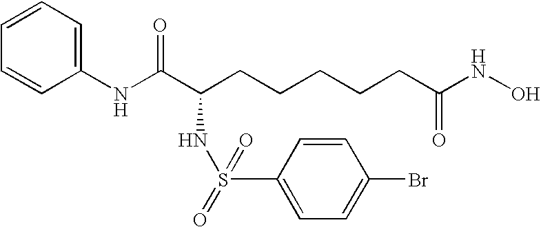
C1(NC(C(CCCCCC(NO)=O)NS(=O)(=O)C2=CC=C(Br)C=C2)=O)=CC=CC=C1
